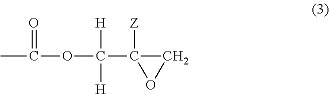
C1C([Z])(C([H])([H])OC(=O)C)O1
